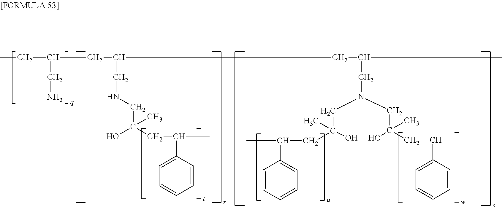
C(C(CC(CC(C)CN(CC(C)(O)CC(C)C1=CC=CC=C1)CC(C)(CC(C1=CC=CC=C1)C)O)CNCC(C)(O)CC(C)C1=CC=CC=C1)CN)C
